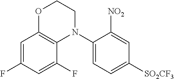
C1=C(F)C=C(F)C2=C1OCCN2C1=CC=C([SO2CF3])C=C1[NO2]
